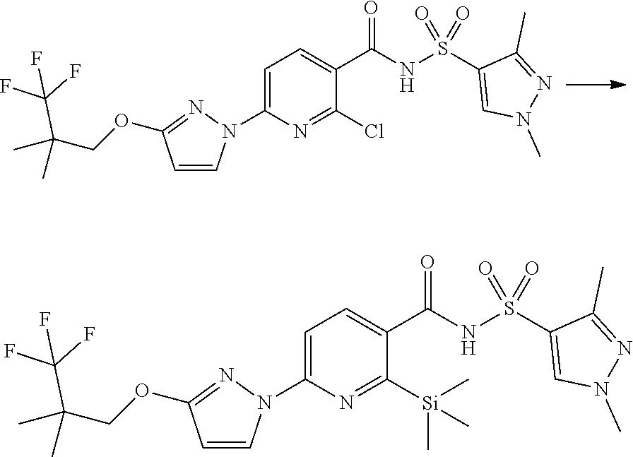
C1=C(N2C=CC(OCC(C)(C)C(F)(F)F)=N2)N=C([Si](C)(C)C)C(C(NS(C2=CN(C)N=C2C)(=O)=O)=O)=C1.C1=C(N2C=CC(OCC(C)(C)C(F)(F)F)=N2)N=C(Cl)C(C(NS(C2=CN(C)N=C2C)(=O)=O)=O)=C1
